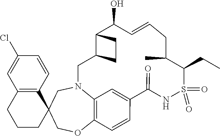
C12=C3OCC4(CN1CC1C(CC1)C(O)C=CCC(C)C(CC)S(=O)(=O)NC(=O)C(=C2)C=C3)C1=C(CCC4)C=C(Cl)C=C1
